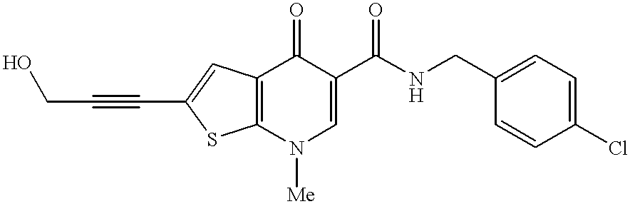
C12=C(N([Me])C=C(C(NCC3=CC=C(Cl)C=C3)=O)C1=O)SC(C#CCO)=C2
